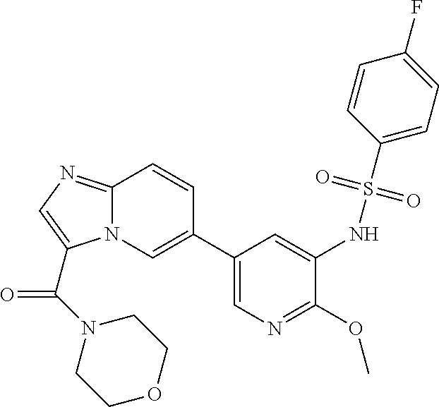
N12C(=NC=C1C(=O)N1CCOCC1)C=CC(C1=CN=C(OC)C(NS(C3=CC=C(F)C=C3)(=O)=O)=C1)=C2
